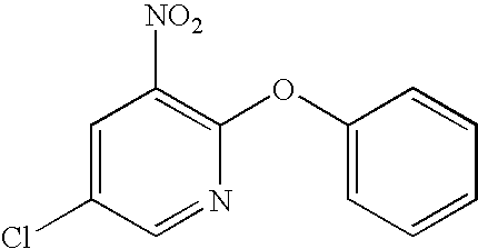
C1=C(Cl)C=NC(OC2=CC=CC=C2)=C1[NO2]
